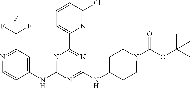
C1=CC(Cl)=NC(C2=NC(NC3CCN(C(OC(C)(C)C)=O)CC3)=NC(NC3=CC(C(F)(F)F)=NC=C3)=N2)=C1
